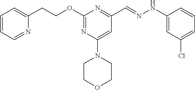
C(C1=NC(OCCC2=CC=CC=N2)=NC(N2CCOCC2)=C1)=NNC1=CC(Cl)=CC=C1
